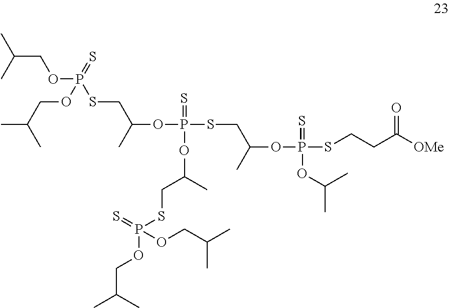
C(OP(SCC(OP(SCC(OP(SCCC([OMe])=O)(=S)OC(C)C)C)(=S)OC(CSP(OCC(C)C)(=S)OCC(C)C)C)C)(=S)OCC(C)C)C(C)C
